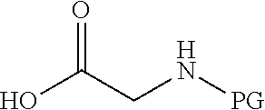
O=C(CN[PG])O
